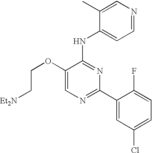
C1=C(OCC[Et2N])C(NC2=CC=NC=C2C)=NC(C2=CC(Cl)=CC=C2F)=N1
